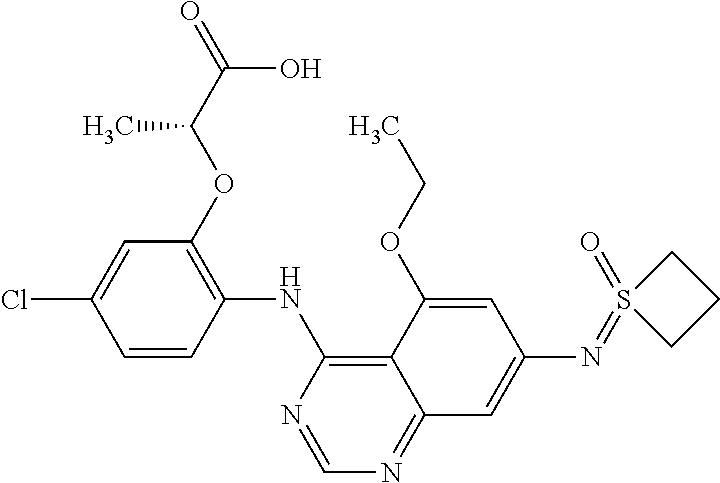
C1=CC(NC2=C3C(=NC=N2)C=C(N=S2(=O)CCC2)C=C3OCC)=C(OC(C(=O)O)C)C=C1Cl
